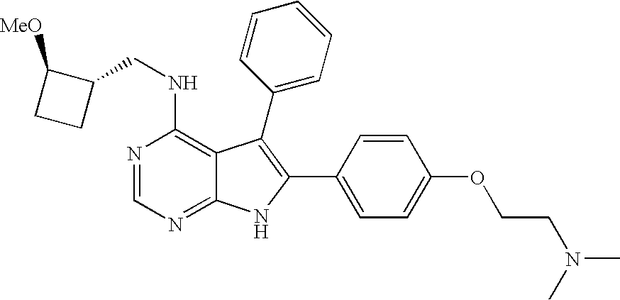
C1(CNC2=C3C(=NC=N2)NC(C2=CC=C(OCCN(C)C)C=C2)=C3C2=CC=CC=C2)C([MeO])CC1
